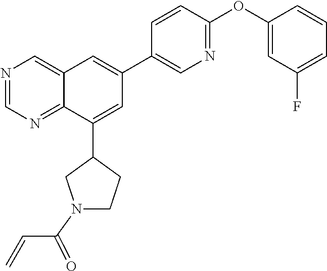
C1(C2=CC(C3=CN=C(OC4=CC(F)=CC=C4)C=C3)=CC3=CN=CN=C23)CN(C(C=C)=O)CC1
